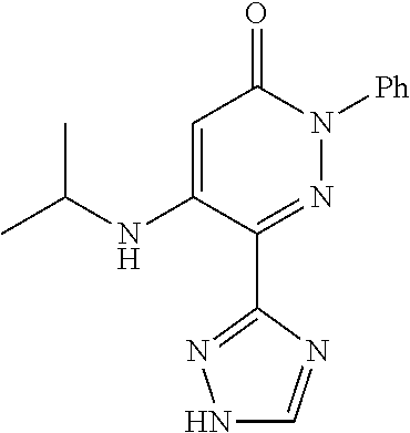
CC(NC1=CC(=O)N([Ph])N=C1C1=NNC=N1)C
